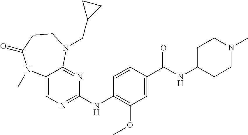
C12=CN=C(NC3=C(OC)C=C(C(NC4CCN(C)CC4)=O)C=C3)N=C1N(CC1CC1)CCC(=O)N2C
